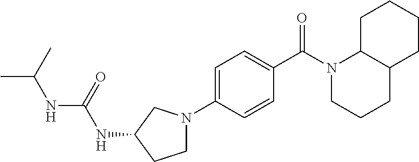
C1=C(N2CCC(NC(NC(C)C)=O)C2)C=CC(C(N2CCCC3C2CCCC3)=O)=C1
